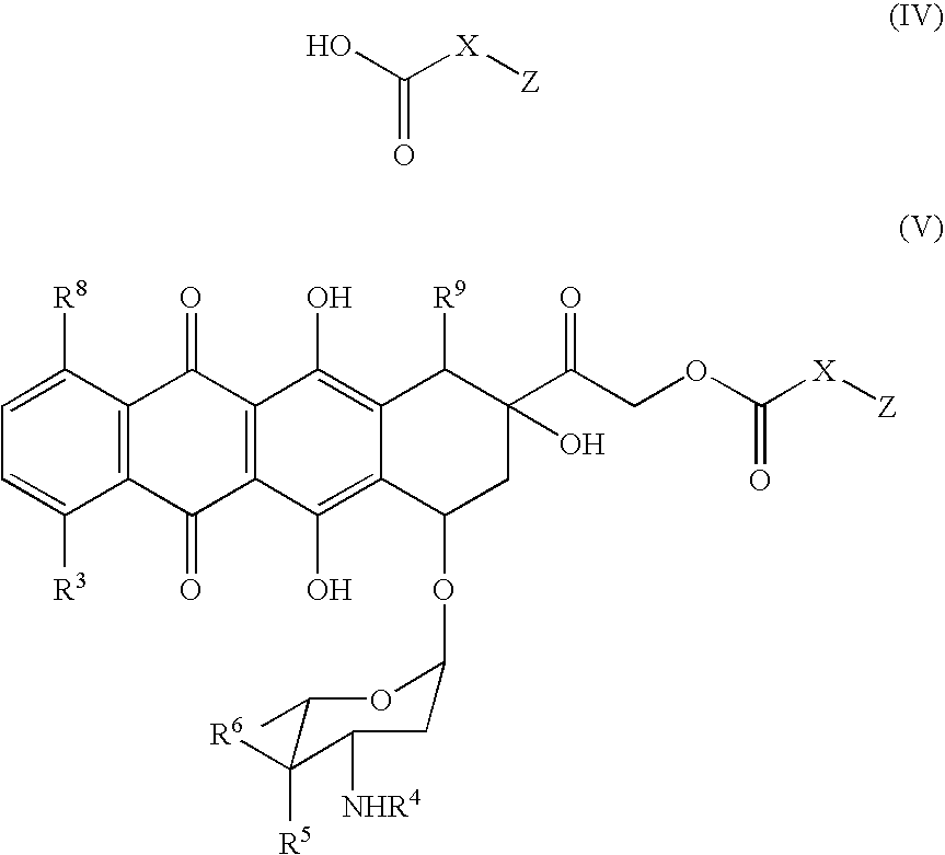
OC([X][Z])=O.C1=C([R3])C2=C(C([R8])=C1)C(=O)C1=C(C2=O)C(O)=C2C(=C1O)C([R9])C(C(COC([X][Z])=O)=O)(O)CC2OC1CC([NHR4])C([R5])([R6])C(C)O1
